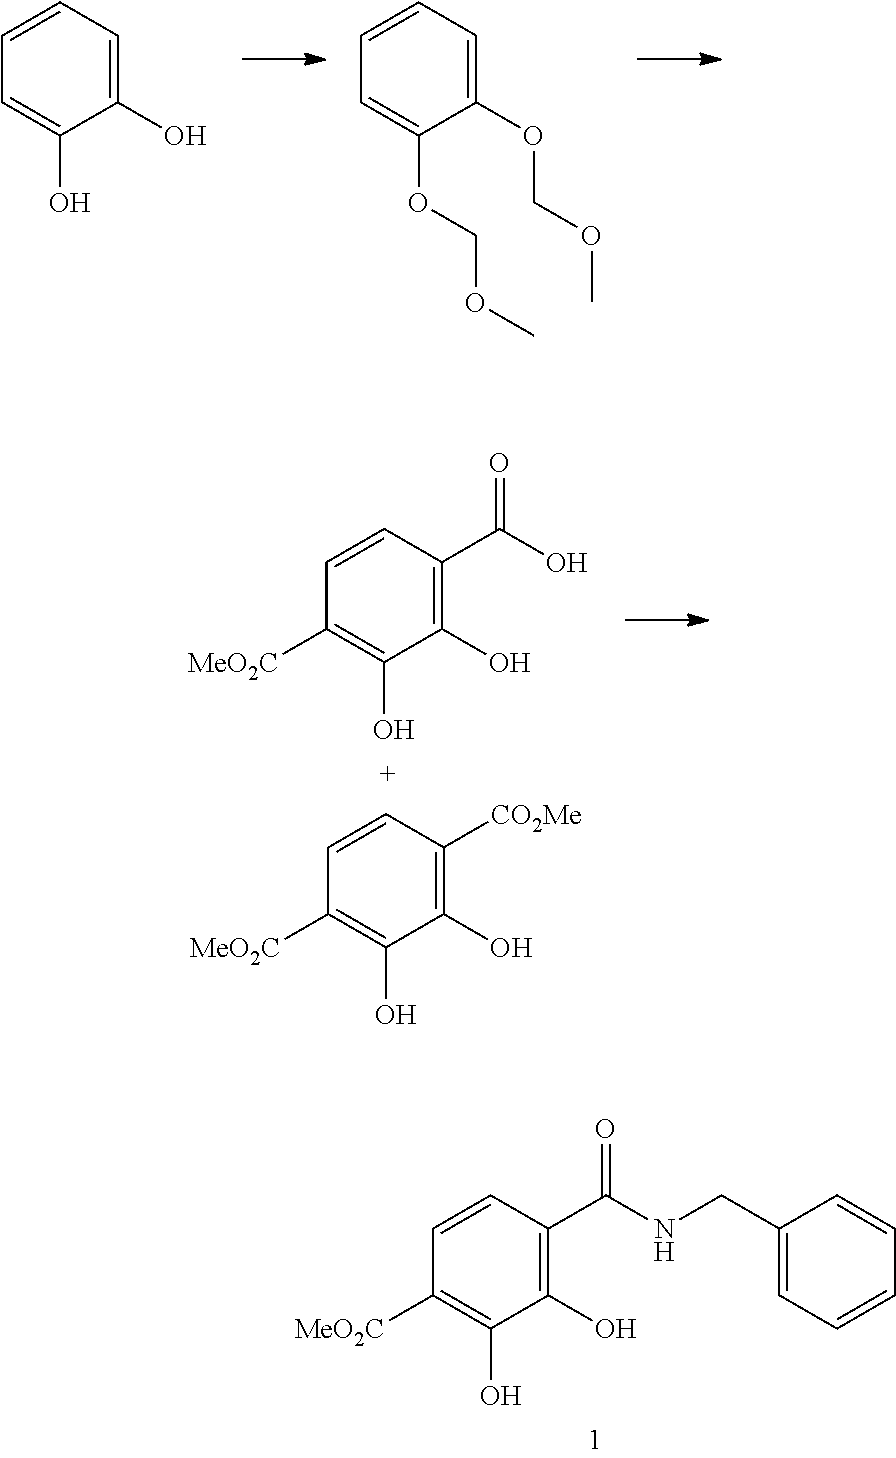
C1=CC=C(O)C(O)=C1.C1=CC=C(OCOC)C(OCOC)=C1.C1=CC(C(O)=O)=C(O)C(O)=C1[MeO2C].C1=CC([CO2Me])=C(O)C(O)=C1[MeO2C].C1=CC(C(NCC2=CC=CC=C2)=O)=C(O)C(O)=C1[MeO2C]
